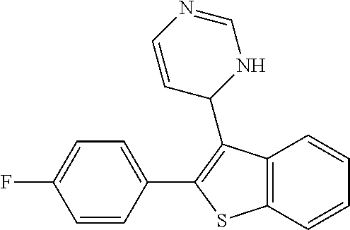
C12=C(C=CC=C1)SC(C1=CC=C(F)C=C1)=C2C1NC=NC=C1
